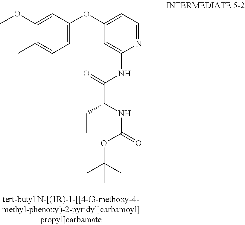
C1(NC(C(CC)NC(OC(C)(C)C)=O)=O)=CC(OC2=CC=C(C)C(OC)=C2)=CC=N1
